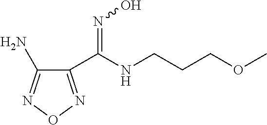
C1(N)=NON=C1C(NCCCOC)=NO
